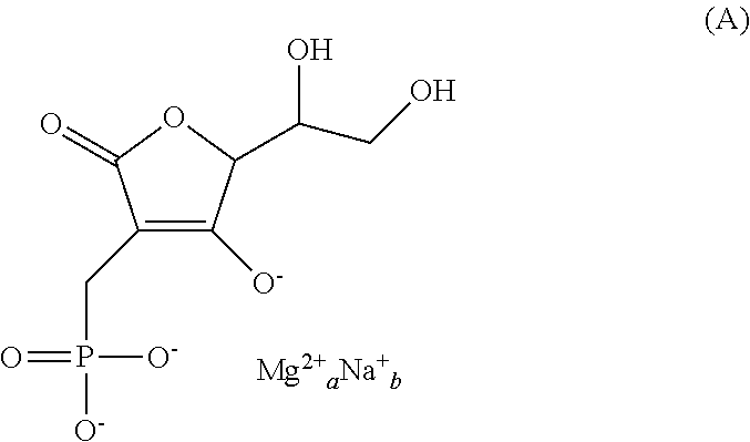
O1C(=O)C(CP(=O)([O-])[O-])=C([O-])C1C(O)CO
